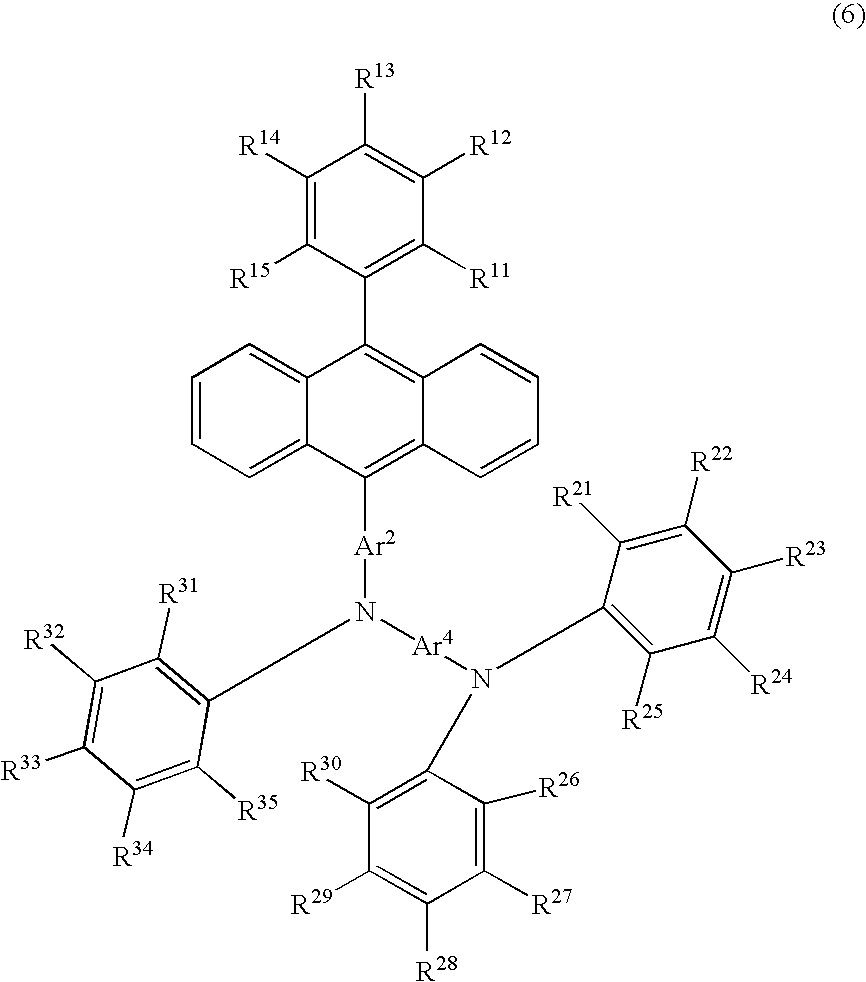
C1=CC=C2C(=C1)C(C1=C([R11])C([R12])=C([R13])C([R14])=C1[R15])=C1C(=C2[Ar2]N([Ar4]N(C2=C([R30])C([R29])=C([R28])C([R27])=C2[R26])C2=C([R25])C([R24])=C([R23])C([R22])=C2[R21])C2=C([R31])C([R32])=C([R33])C([R34])=C2[R35])C=CC=C1
